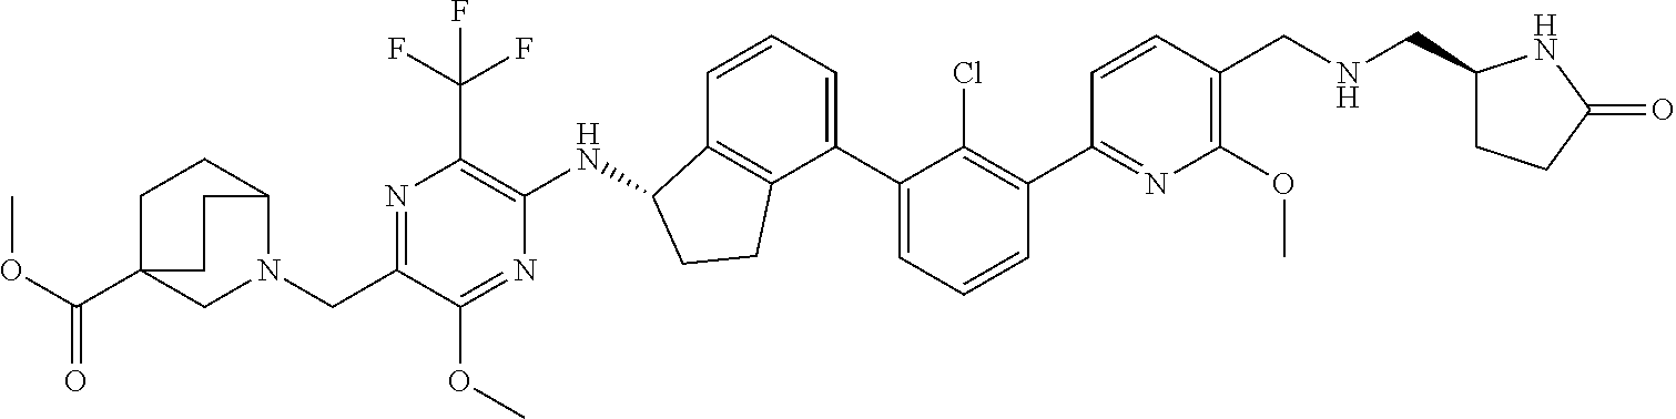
C1(CN2CC3(C(OC)=O)CCC2CC3)=NC(C(F)(F)F)=C(NC2C3=C(CC2)C(C2=CC=CC(C4=NC(OC)=C(CNCC5CCC(=O)N5)C=C4)=C2Cl)=CC=C3)N=C1OC
